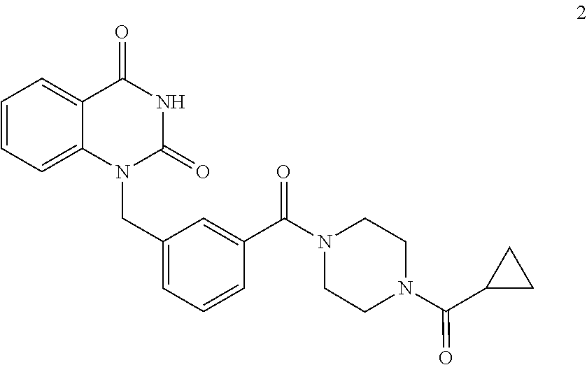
C1=C2C(=CC=C1)C(=O)NC(=O)N2CC1=CC=CC(C(N2CCN(C(C3CC3)=O)CC2)=O)=C1
